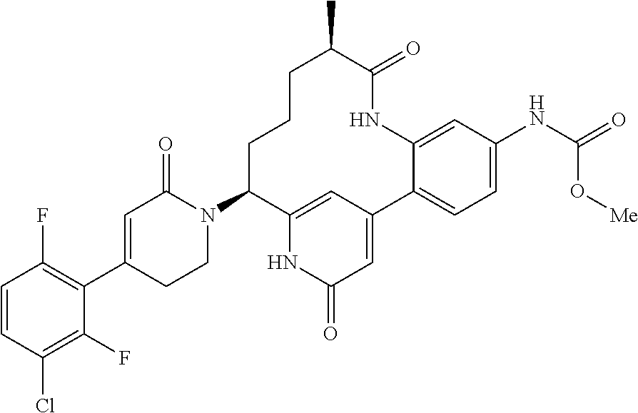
C1=CC(Cl)=C(F)C(C2=CC(=O)N(C3C4=CC(=CC(=O)N4)C4=CC=C(NC(=O)O[Me])C=C4NC(=O)C(C)CCC3)CC2)=C1F
